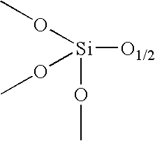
[Si]([O1/2])(OC)(OC)OC
